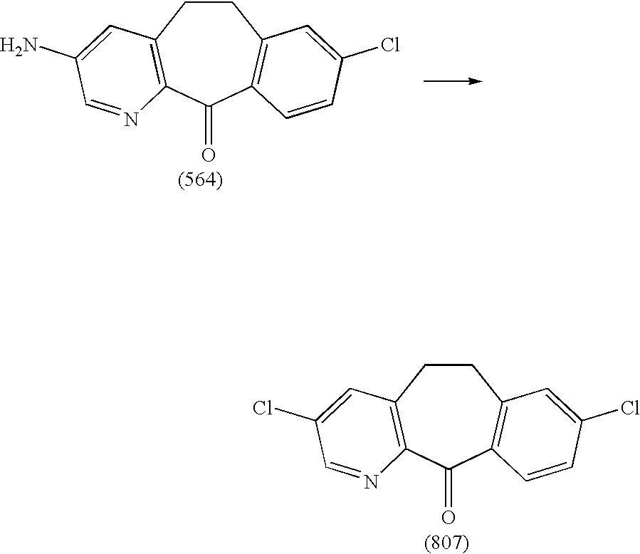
C1CC2=C(C(=O)C3=C1C=C(Cl)C=C3)N=CC(N)=C2.C1CC2=C(C(=O)C3=C1C=C(Cl)C=C3)N=CC(Cl)=C2
